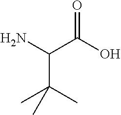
NC(C(O)=O)C(C)(C)C
